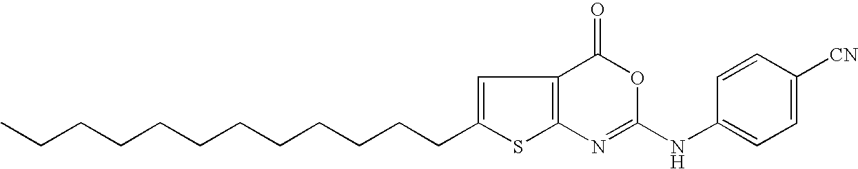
C1(CCCCCCCCCCCC)=CC2=C(N=C(NC3=CC=C([CN])C=C3)OC2=O)S1
